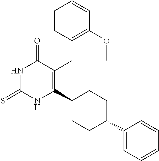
C1=CC(CC2=C(C3CCC(C4=CC=CC=C4)CC3)NC(=S)NC2=O)=C(OC)C=C1
